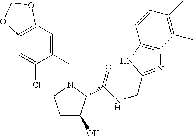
C(N1CCC(O)C1C(NCC1=NC2=C(C=CC(C)=C2C)N1)=O)C1=CC2=C(C=C1Cl)OCO2
